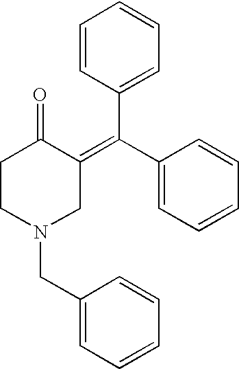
C1=CC(C(C2=CC=CC=C2)=C2C(=O)CCN(CC3=CC=CC=C3)C2)=CC=C1
